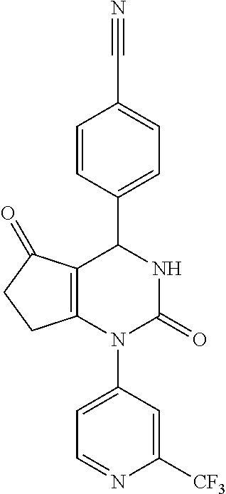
C1=CC(C2NC(=O)N(C3=CC=NC([CF3])=C3)C3=C2C(=O)CC3)=CC=C1C#N
